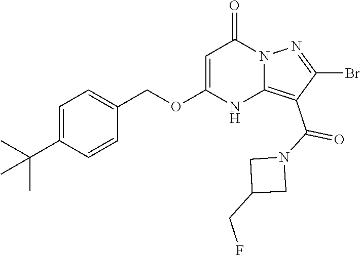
C1(C(N2CC(CF)C2)=O)=C2NC(OCC3=CC=C(C(C)(C)C)C=C3)=CC(=O)N2N=C1Br
